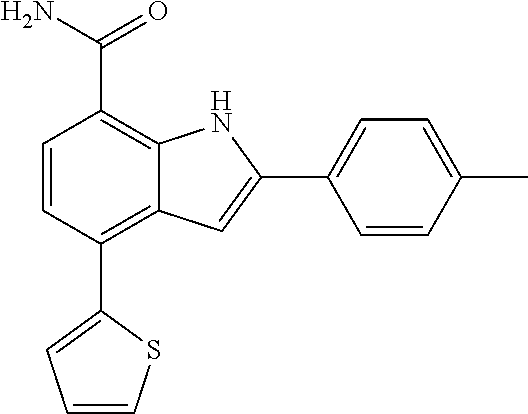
C1(C2=CC=CS2)=C2C(=C(C(N)=O)C=C1)NC(C1=CC=C(C)C=C1)=C2
